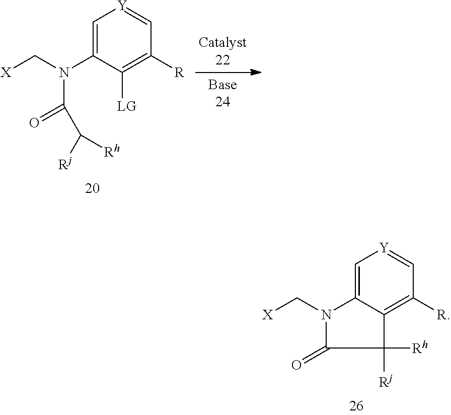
C1=C(N(C(C([Rj])[Rh])=O)C[X])C([LG])=C([R])C=[Y]1.C1=C2C(=C([R])C=[Y]1)C([Rh])([Rj])C(=O)N2C[X]
